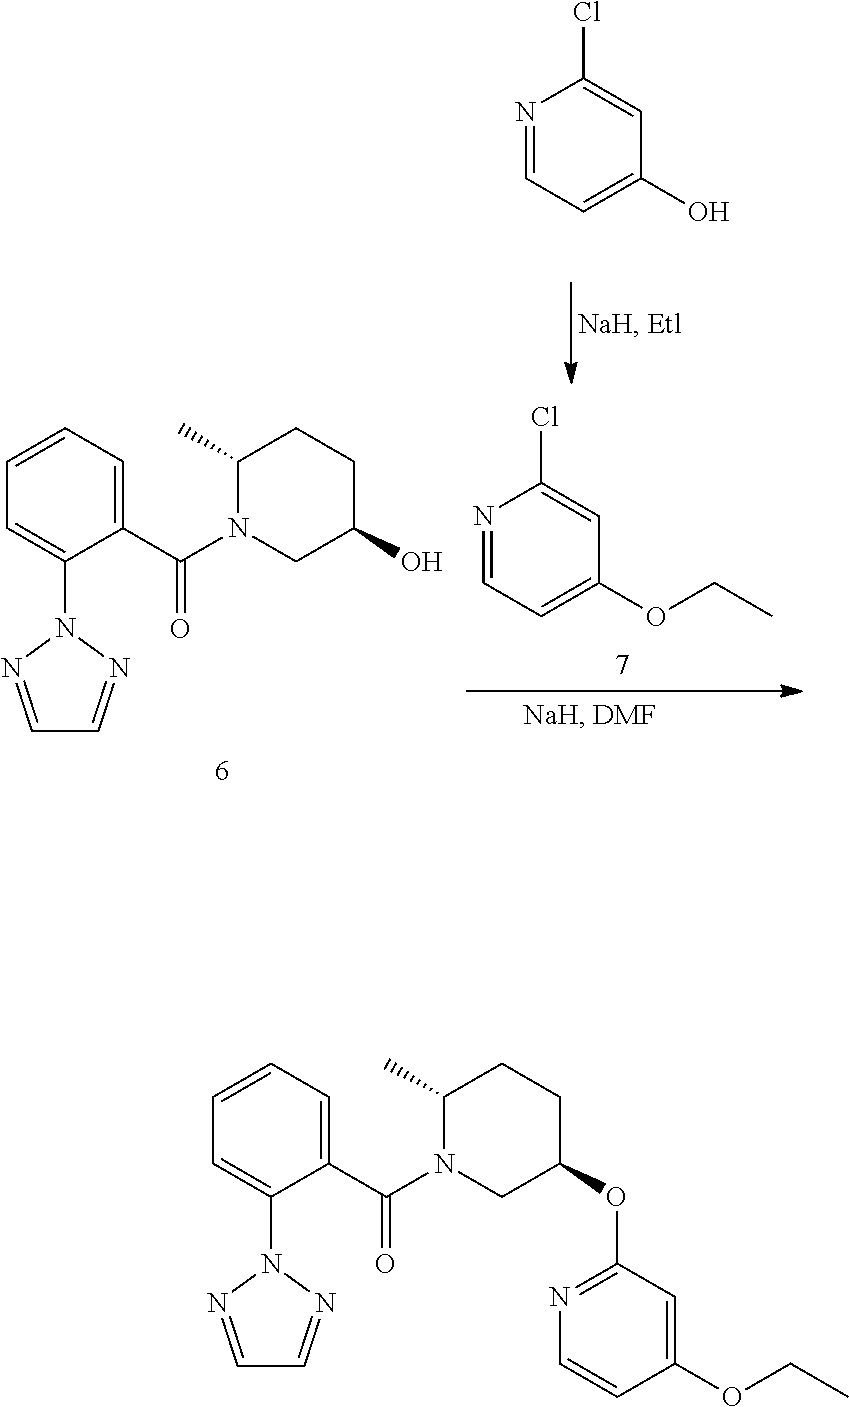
C1(C(N2CC(O)CCC2C)=O)=CC=CC=C1N1N=CC=N1.N1=CC=C(O)C=C1Cl.N1=CC=C(OCC)C=C1Cl.C1(C(N2CC(OC3=NC=CC(OCC)=C3)CCC2C)=O)=CC=CC=C1N1N=CC=N1
